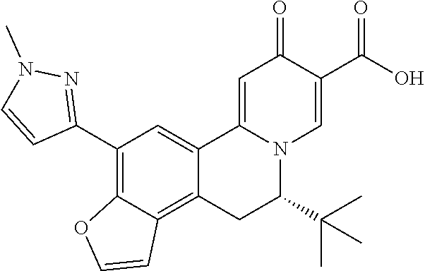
C12=CC(C3=NN(C)C=C3)=C3C(=C1CC(C(C)(C)C)N1C2=CC(=O)C(C(O)=O)=C1)C=CO3
